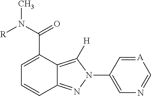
C1=C(C(N([R])C)=O)C2=C([H])N(C3=CN=C[A]=C3)N=C2C=C1
